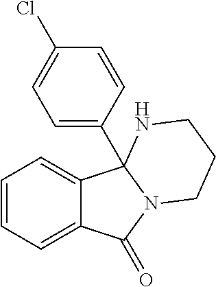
C1=CC=C2C(=C1)C1(C3=CC=C(Cl)C=C3)N(C2=O)CCCN1
